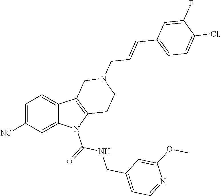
C1=C([NC])C=C2C(=C1)C1=C(N2C(=O)NCC2=CC=NC(OC)=C2)CCN(CC=CC2=CC=C(Cl)C(F)=C2)C1
